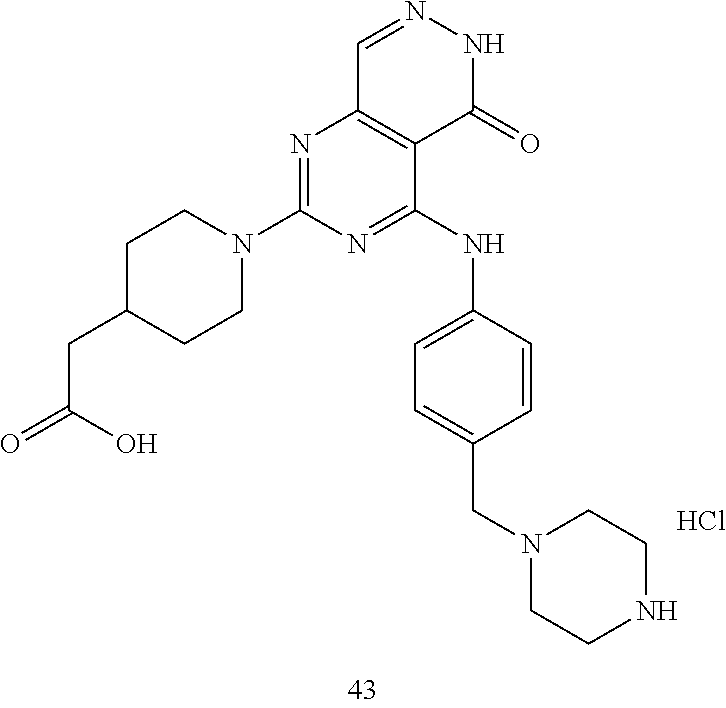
C1=NNC(=O)C2=C1N=C(N1CCC(CC(=O)O)CC1)N=C2NC1=CC=C(CN2CCNCC2)C=C1.Cl
